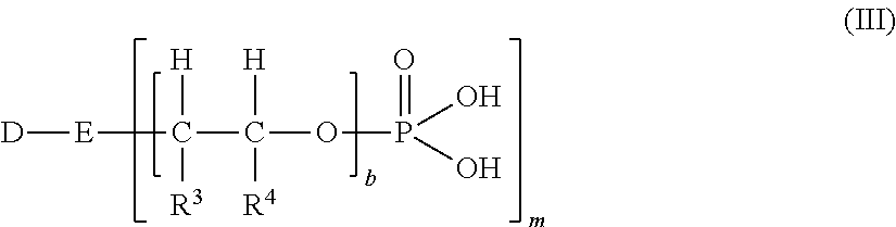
[D][E]C(C(OP(O)(O)=O)([H])[R4])([H])[R3]
